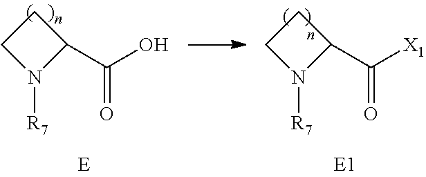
C1(C(O)=O)CCN1[R7].C1(C([X1])=O)CCN1[R7]
